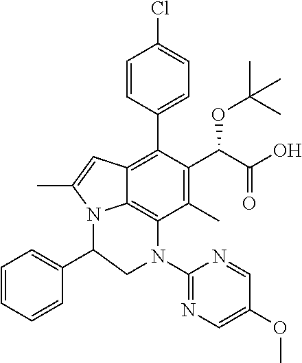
C1(C)=C(C(C(O)=O)OC(C)(C)C)C(C2=CC=C(Cl)C=C2)=C2C3=C1N(C1=NC=C(OC)C=N1)CC(C1=CC=CC=C1)N3C(C)=C2
